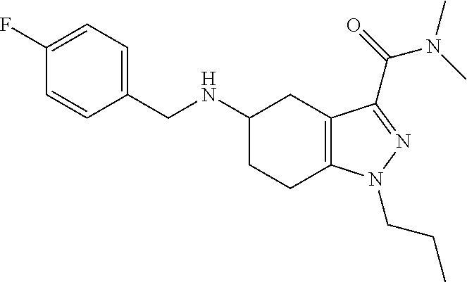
C1(CNC2CC3=C(CC2)N(CCC)N=C3C(N(C)C)=O)=CC=C(F)C=C1
